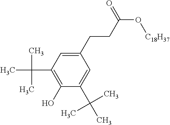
C1(O)=C(C(C)(C)C)C=C(CCC(O[C18H37])=O)C=C1C(C)(C)C
